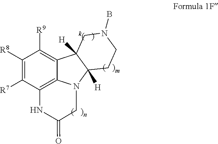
C1([R8])=C([R7])C2=C3C(=C1[R9])C1([H])C([H])(N3CC(=O)N2)CCN(B)C1
